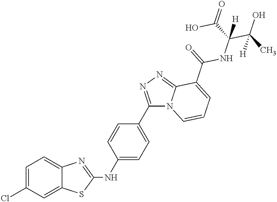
C1=C(Cl)C=C2C(=C1)N=C(NC1=CC=C(C3=NN=C4C(C(=O)NC(C(C)(O)[H])(C(=O)O)[H])=CC=CN43)C=C1)S2
